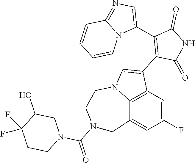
C12=C3C=C(F)C=C1CN(C(=O)N1CC(O)C(F)(F)CC1)CCN2C=C3C1=C(C2=CN=C3N2C=CC=C3)C(=O)NC1=O
